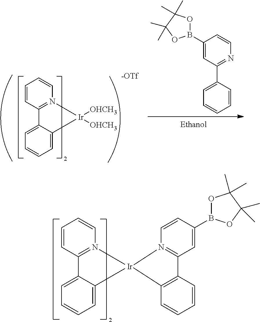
C1=CC2=N(C=C1)[Ir]([OHCH3])([OHCH3])C1=CC=CC=C21.C1(B2OC(C)(C)C(C)(C)O2)=CC(C2=CC=CC=C2)=NC=C1.C1=CC2=N(C=C1)[Ir]1(C3=CC=CC=C23)N2=C(C=C(B3OC(C)(C)C(C)(C)O3)C=C2)C2=C1C=CC=C2
